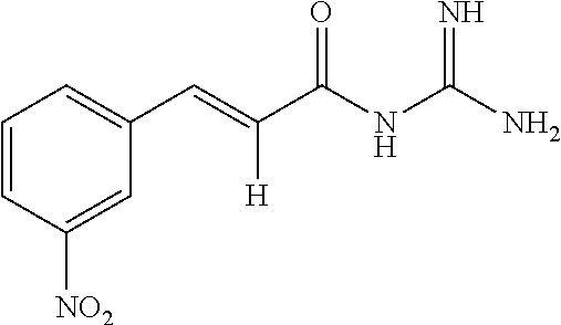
C1=CC([NO2])=CC(C=C(C(NC(N)=N)=O)[H])=C1
